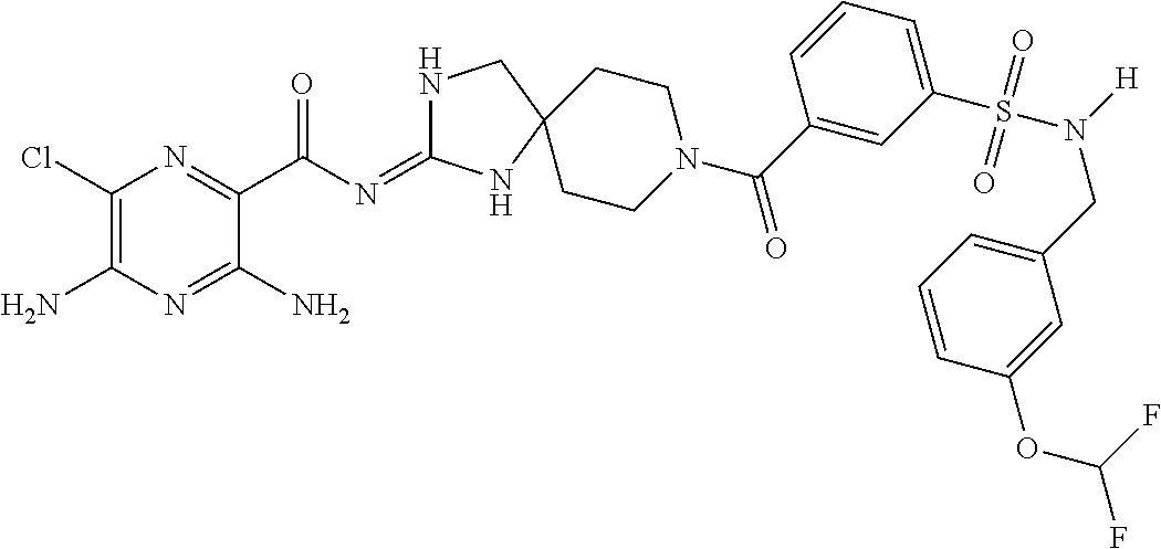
C1(Cl)=C(N)N=C(N)C(C(=O)N=C2NCC3(N2)CCN(C(=O)C2=CC(S(N(CC4=CC=CC(OC(F)F)=C4)[H])(=O)=O)=CC=C2)CC3)=N1
